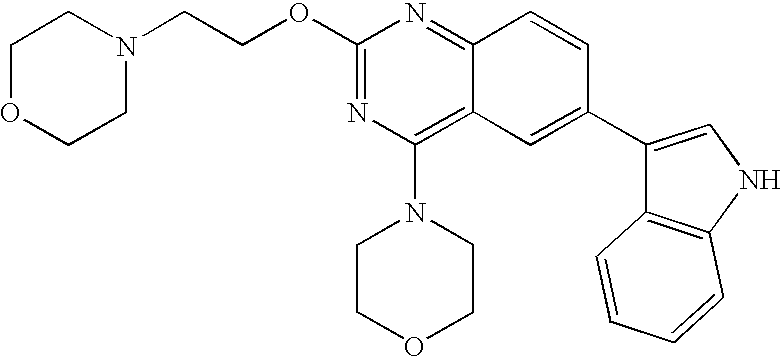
C1(OCCN2CCOCC2)=NC(N2CCOCC2)=C2C(=N1)C=CC(C1=CNC3=C1C=CC=C3)=C2
